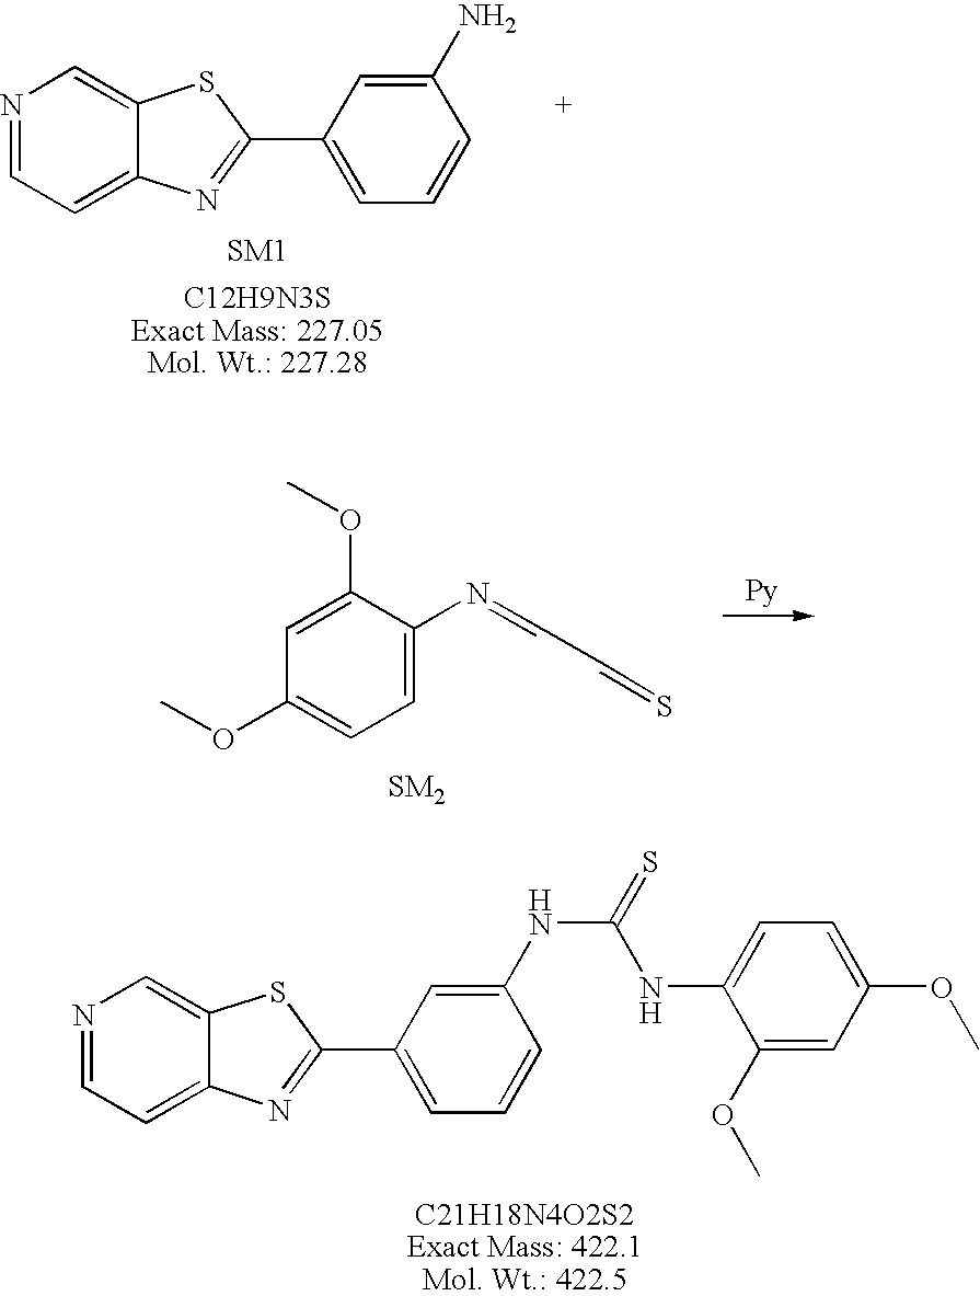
N1=CC=C2C(=C1)SC(C1=CC=CC(N)=C1)=N2.N1=CC=C2C(=C1)SC(C1=CC=CC(NC(=S)NC3=CC=C(OC)C=C3OC)=C1)=N2.C1=C(OC)C(N=CC=S)=CC=C1OC
